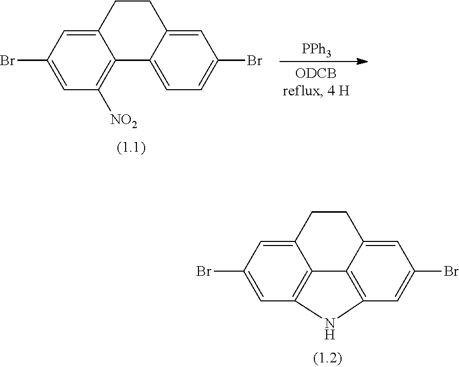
C12=CC(Br)=CC3=C1C1=C(C=C(Br)C=C1CC2)N3.C12=CC(Br)=CC([NO2])=C1C1=CC=C(Br)C=C1CC2.[PPh3]
